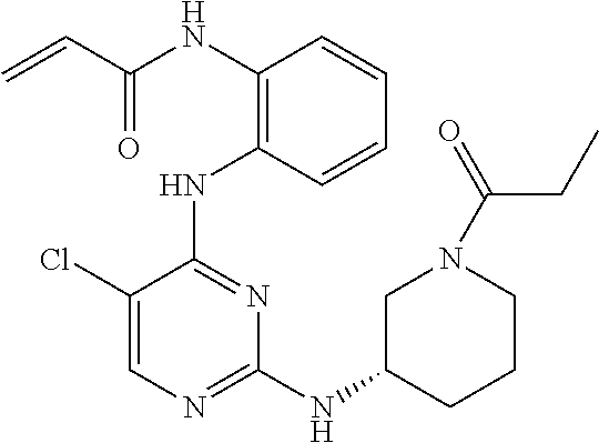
N(C1=C(NC2=NC(NC3CCCN(C(CC)=O)C3)=NC=C2Cl)C=CC=C1)C(C=C)=O
